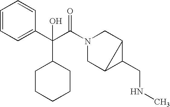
C1=CC=C(C(C(N2CC3C(CNC)C3C2)=O)(C2CCCCC2)O)C=C1
